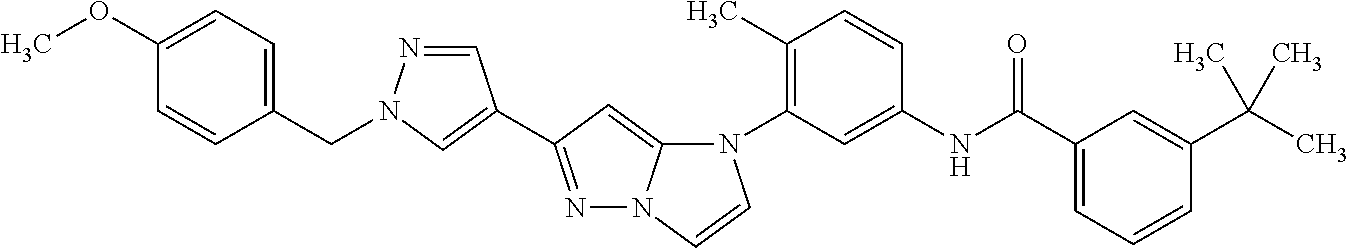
N1=C(C2=CN(CC3=CC=C(OC)C=C3)N=C2)C=C2N1C=CN2C1=C(C)C=CC(NC(C2=CC=CC(C(C)(C)C)=C2)=O)=C1
